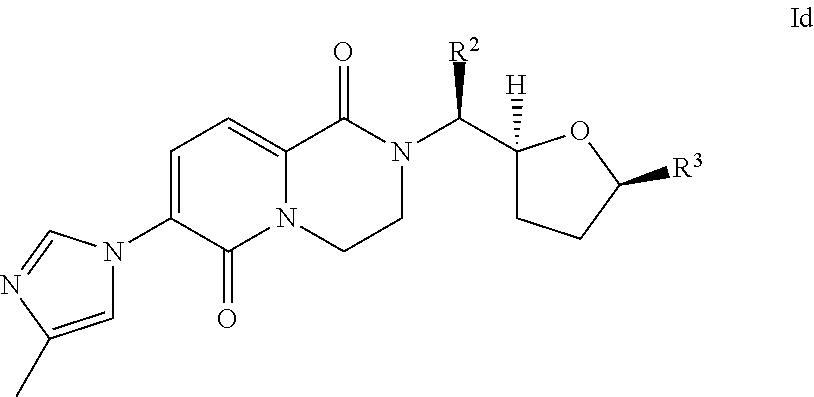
C1=C(N2C=C(C)N=C2)C(=O)N2C(=C1)C(=O)N(C(C1([H])CCC([R3])O1)[R2])CC2
